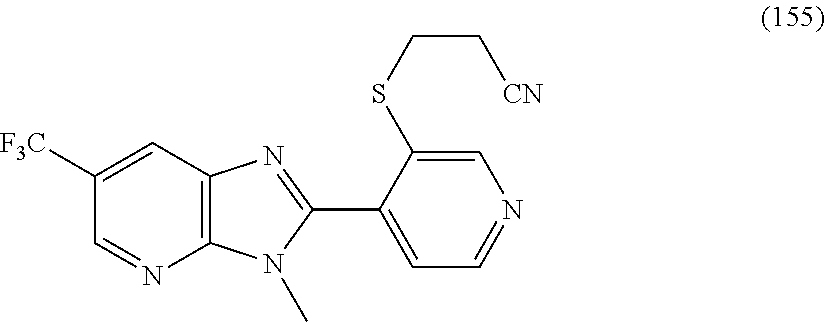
C1([F3C])=CC2=C(N=C1)N(C)C(C1=CC=NC=C1SCC[CN])=N2
